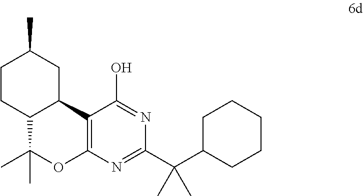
C12=C(N=C(C(C3CCCCC3)(C)C)N=C1O)OC(C)(C)C1C2CC(C)CC1
